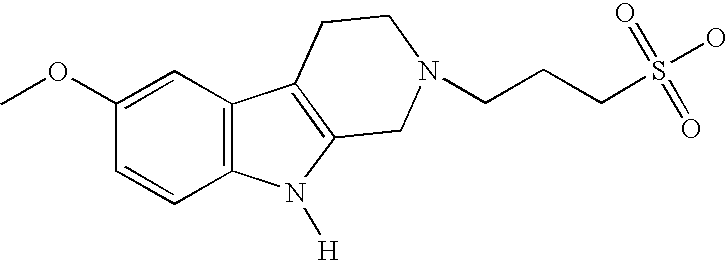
COC1=CC2=C(C=C1)N([H])C1=C2CCN(CCCS(O)(=O)=O)C1
